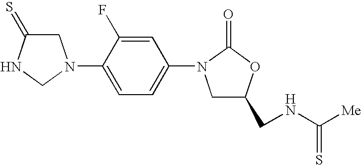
C1C(=S)NCN1C1=CC=C(N2CC(CNC([Me])=S)OC2=O)C=C1F
